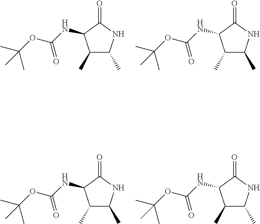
C1(C)C(C)NC(=O)C1NC(OC(C)(C)C)=O.C1(C)C(C)NC(=O)C1NC(OC(C)(C)C)=O.C1(C)C(C)NC(=O)C1NC(OC(C)(C)C)=O.C1(C)C(C)NC(=O)C1NC(OC(C)(C)C)=O
